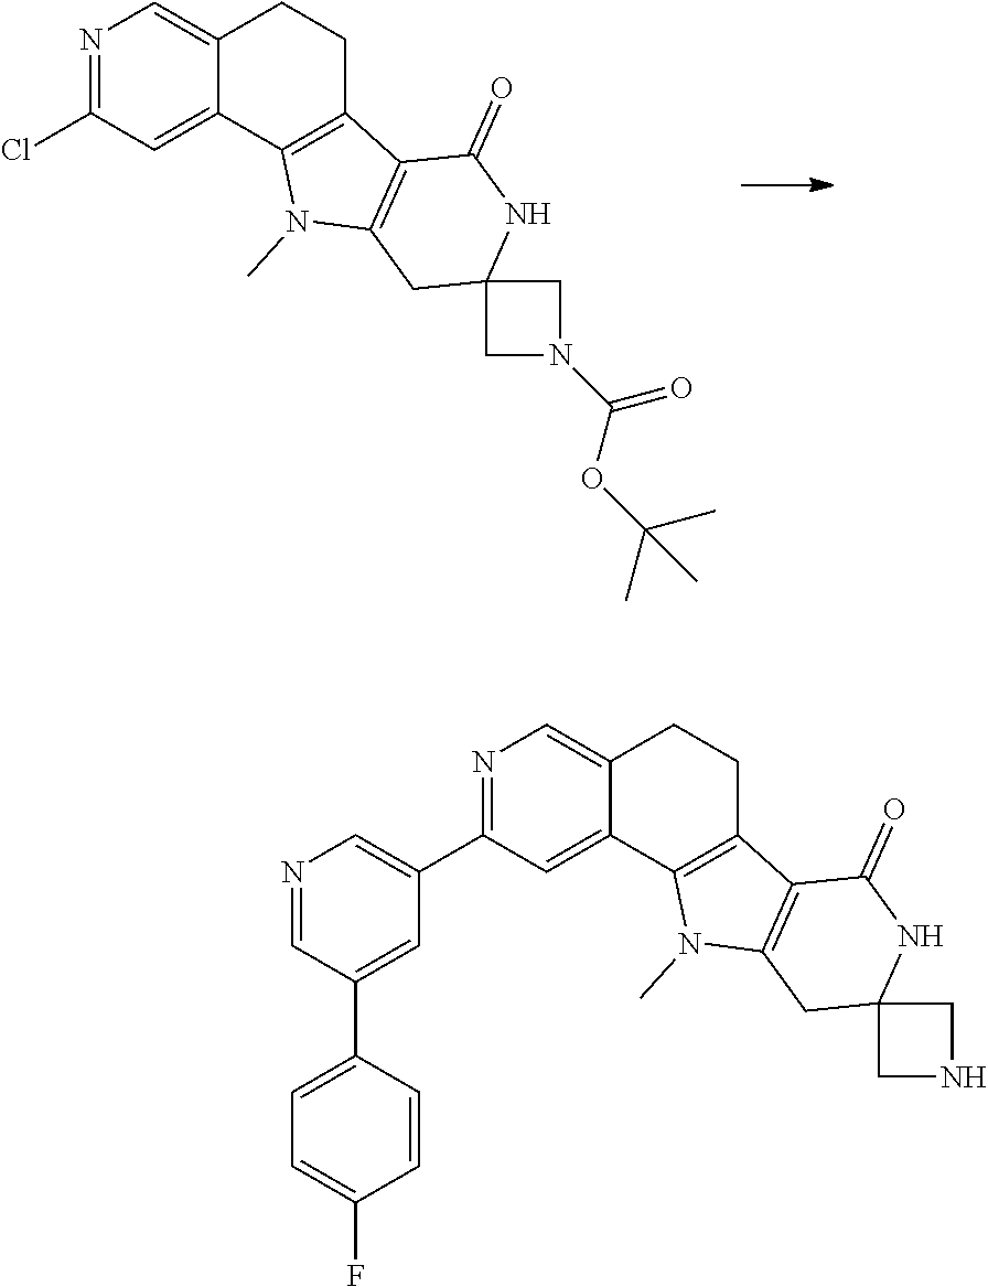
N1=C(Cl)C=C2C(=C1)CCC1=C2N(C)C2=C1C(=O)NC1(C2)CN(C(=O)OC(C)(C)C)C1.N1=C(C2=CN=CC(C3=CC=C(F)C=C3)=C2)C=C2C(=C1)CCC1=C2N(C)C2=C1C(=O)NC1(C2)CNC1
